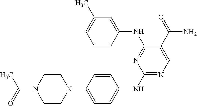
N1(C(C)=O)CCN(C2=CC=C(NC3=NC=C(C(=O)N)C(NC4=CC(C)=CC=C4)=N3)C=C2)CC1
